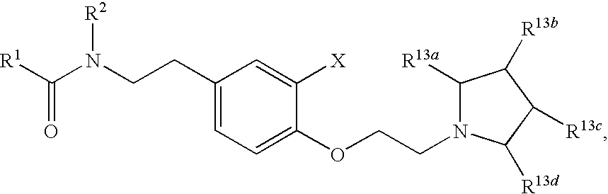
[R1]C(N(CCC1=CC=C(OCCN2C([R13a])C([R13b])C([R13c])C2[R13d])C([X])=C1)[R2])=O
